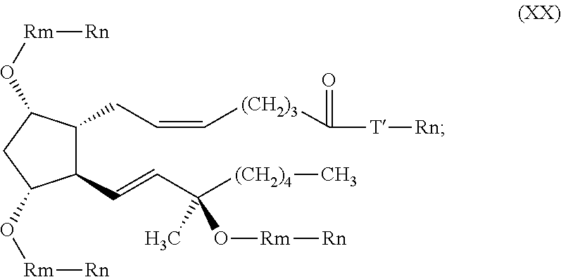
C(C=C[(CH2)3]C([T][Rn])=O)C1C(C=CC(C)([(CH2)4]C)O[Rm][Rn])C(O[Rm][Rn])CC1O[Rm][Rn]
